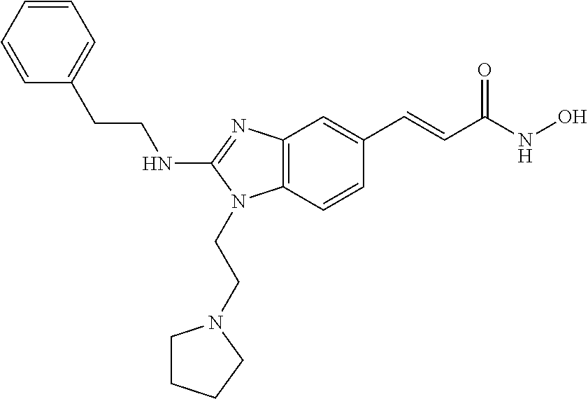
C(CNC1=NC2=C(N1CCN1CCCC1)C=CC(C=CC(NO)=O)=C2)C1=CC=CC=C1
